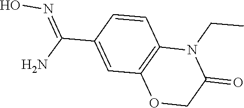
C1=C(C(N)=NO)C=CC2=C1OCC(=O)N2CC
